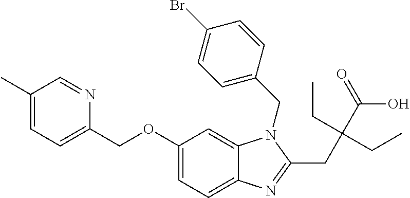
C1(OCC2=CC=C(C)C=N2)=CC=C2C(=C1)N(CC1=CC=C(Br)C=C1)C(CC(C(=O)O)(CC)CC)=N2
